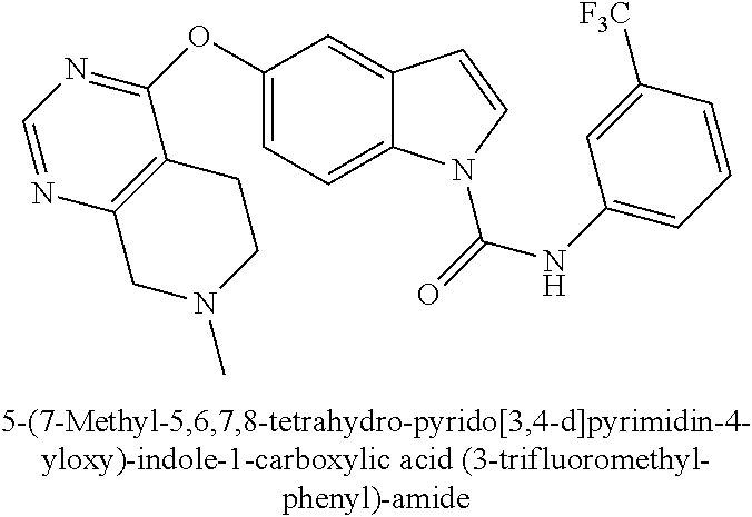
C1(OC2=NC=NC3=C2CCN(C)C3)=CC=C2C(=C1)C=CN2C(=O)NC1=CC=CC([CF3])=C1
